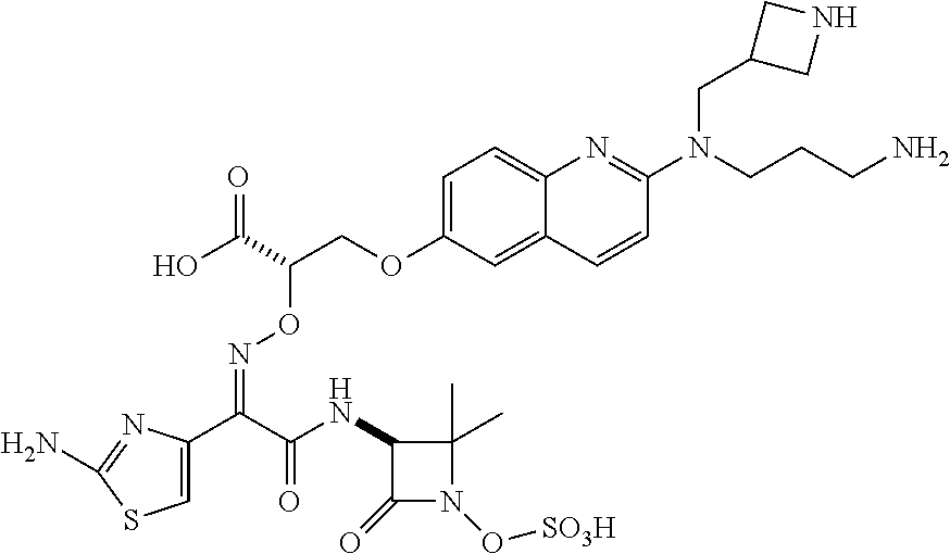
C1=C(C(C(NC2C(=O)N(O[SO3H])C2(C)C)=O)=NOC(COC2=CC=C3C(=C2)C=CC(N(CCCN)CC2CNC2)=N3)C(O)=O)N=C(N)S1
